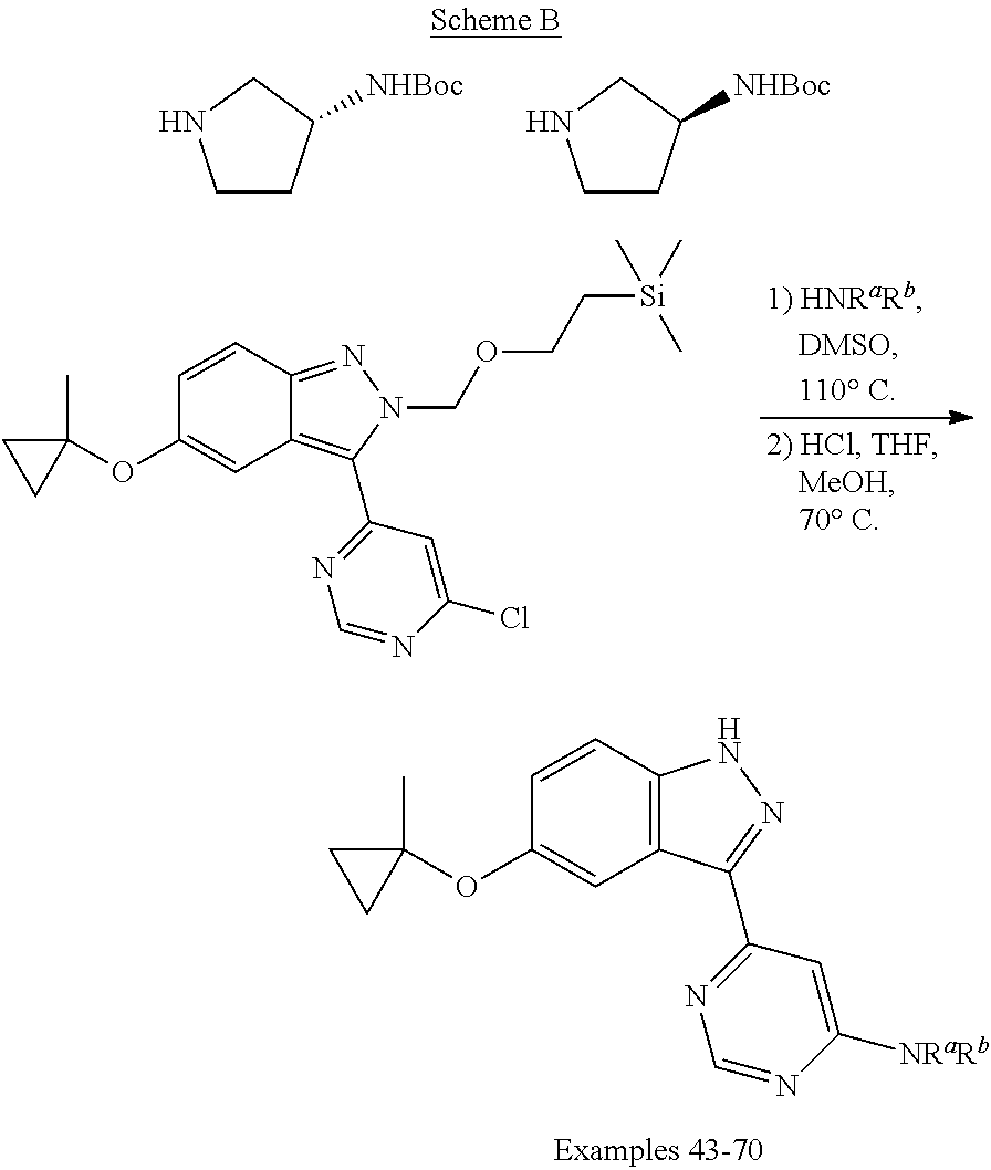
C12=C(C=CC(OC3(C)CC3)=C1)NN=C2C1=NC=NC([NRaRb])=C1.C1CC([NHBoc])CN1.C1CC([NHBoc])CN1.C12=C(C3=NC=NC(Cl)=C3)N(COCC[Si](C)(C)C)N=C1C=CC(OC1(C)CC1)=C2
